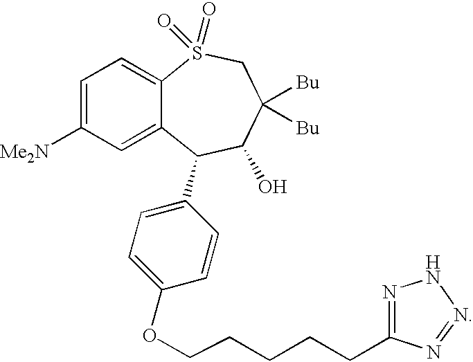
C12=CC=C([Me2N])C=C1C(C1=CC=C(OCCCCCC3=NNN=N3)C=C1)C(O)C([Bu])([Bu])CS2(=O)=O
